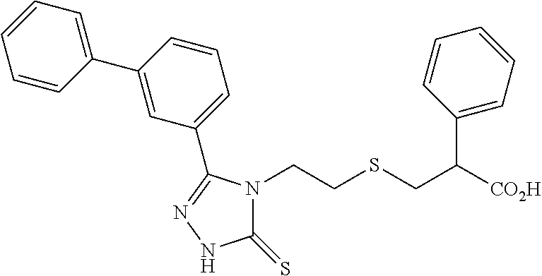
C1(C2=NNC(=S)N2CCSCC([CO2H])C2=CC=CC=C2)=CC=CC(C2=CC=CC=C2)=C1
